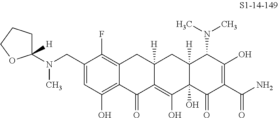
C1(CN(C)C2([H])CCCO2)=CC(O)=C2C(=C1F)CC1([H])C(=C(O)C3(O)C([H])(C1)C(N(C)C)C(O)=C(C(N)=O)C3=O)C2=O
